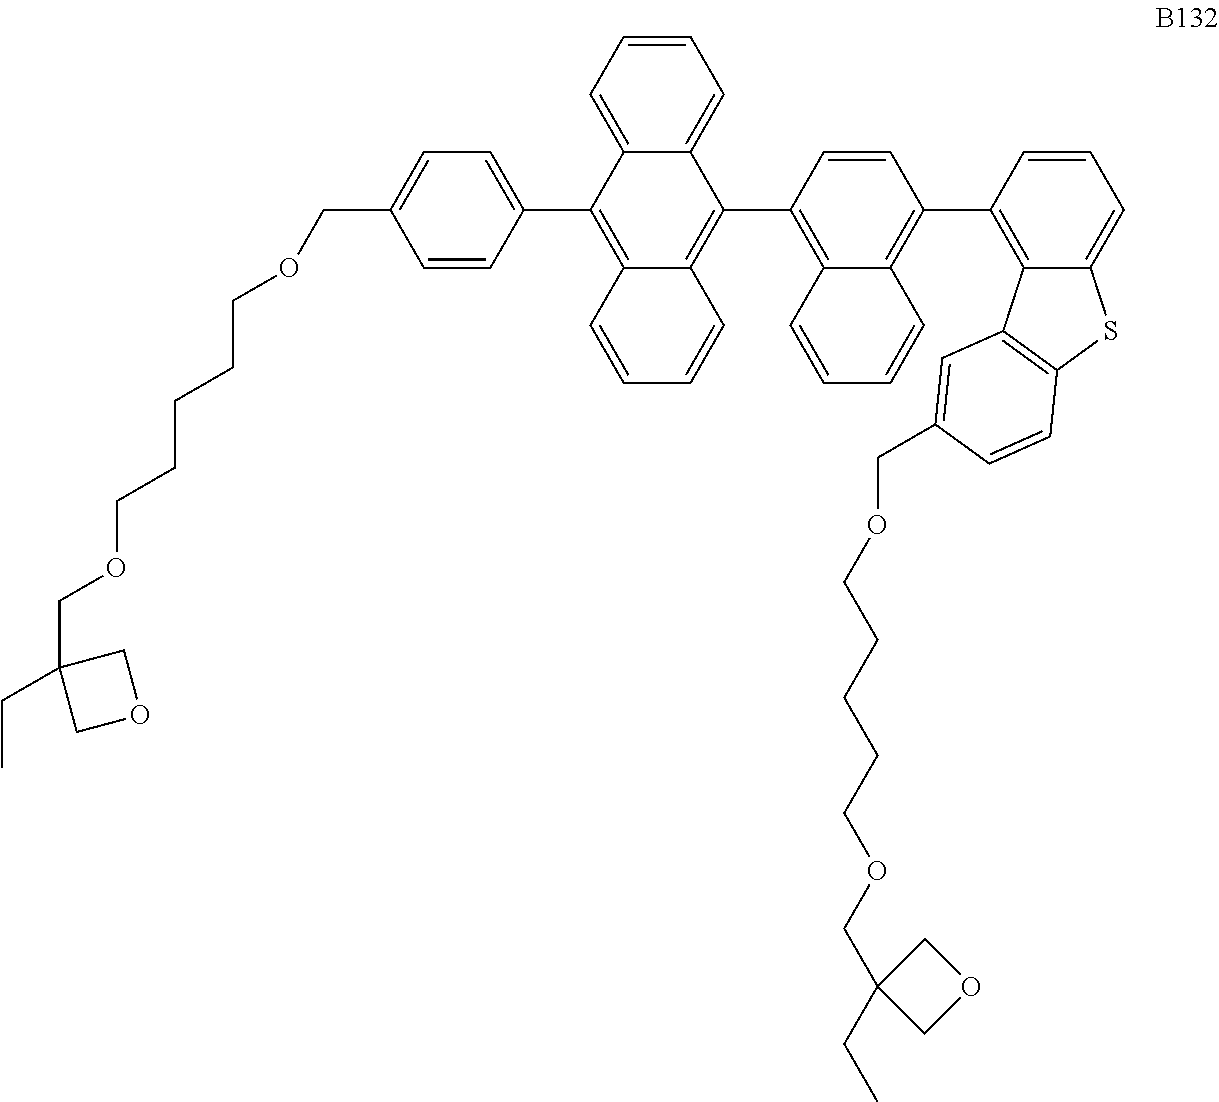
C1=C(C2=C3C(=C(C4=C5C(=C(C6=C7C(=CC=C6)SC6=C7C=C(COCCCCCOCC7(CC)COC7)C=C6)C=C4)C=CC=C5)C4=CC=CC=C24)C=CC=C3)C=CC(COCCCCCOCC2(CC)COC2)=C1
